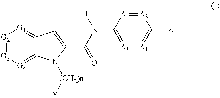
[G2]1=[G3][G4]=C2C(=[G1]1)C=C(C(=O)N(C1=[Z3][Z4]=C([Z])[Z2]=[Z1]1)[H])N2[(CH2)n][Y]
